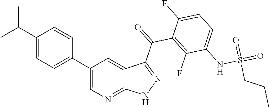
C1(C(C)C)=CC=C(C2=CN=C3C(=C2)C(C(=O)C2=C(F)C(NS(=O)(=O)CCC)=CC=C2F)=NN3)C=C1
